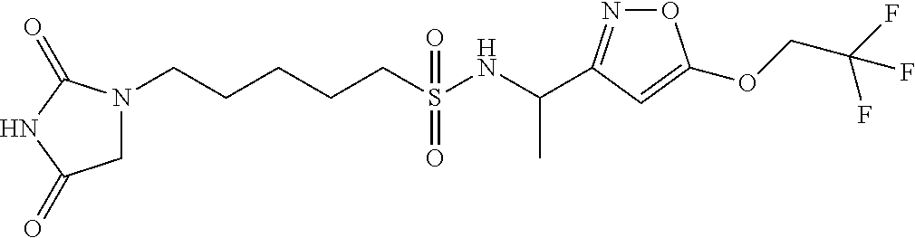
N1(CCCCCS(NC(C)C2=NOC(OCC(F)(F)F)=C2)(=O)=O)CC(=O)NC1=O
